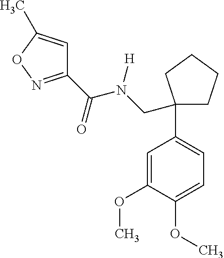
C1(C(N(CC2(C3=CC=C(OC)C(OC)=C3)CCCC2)[H])=O)=NOC(C)=C1
